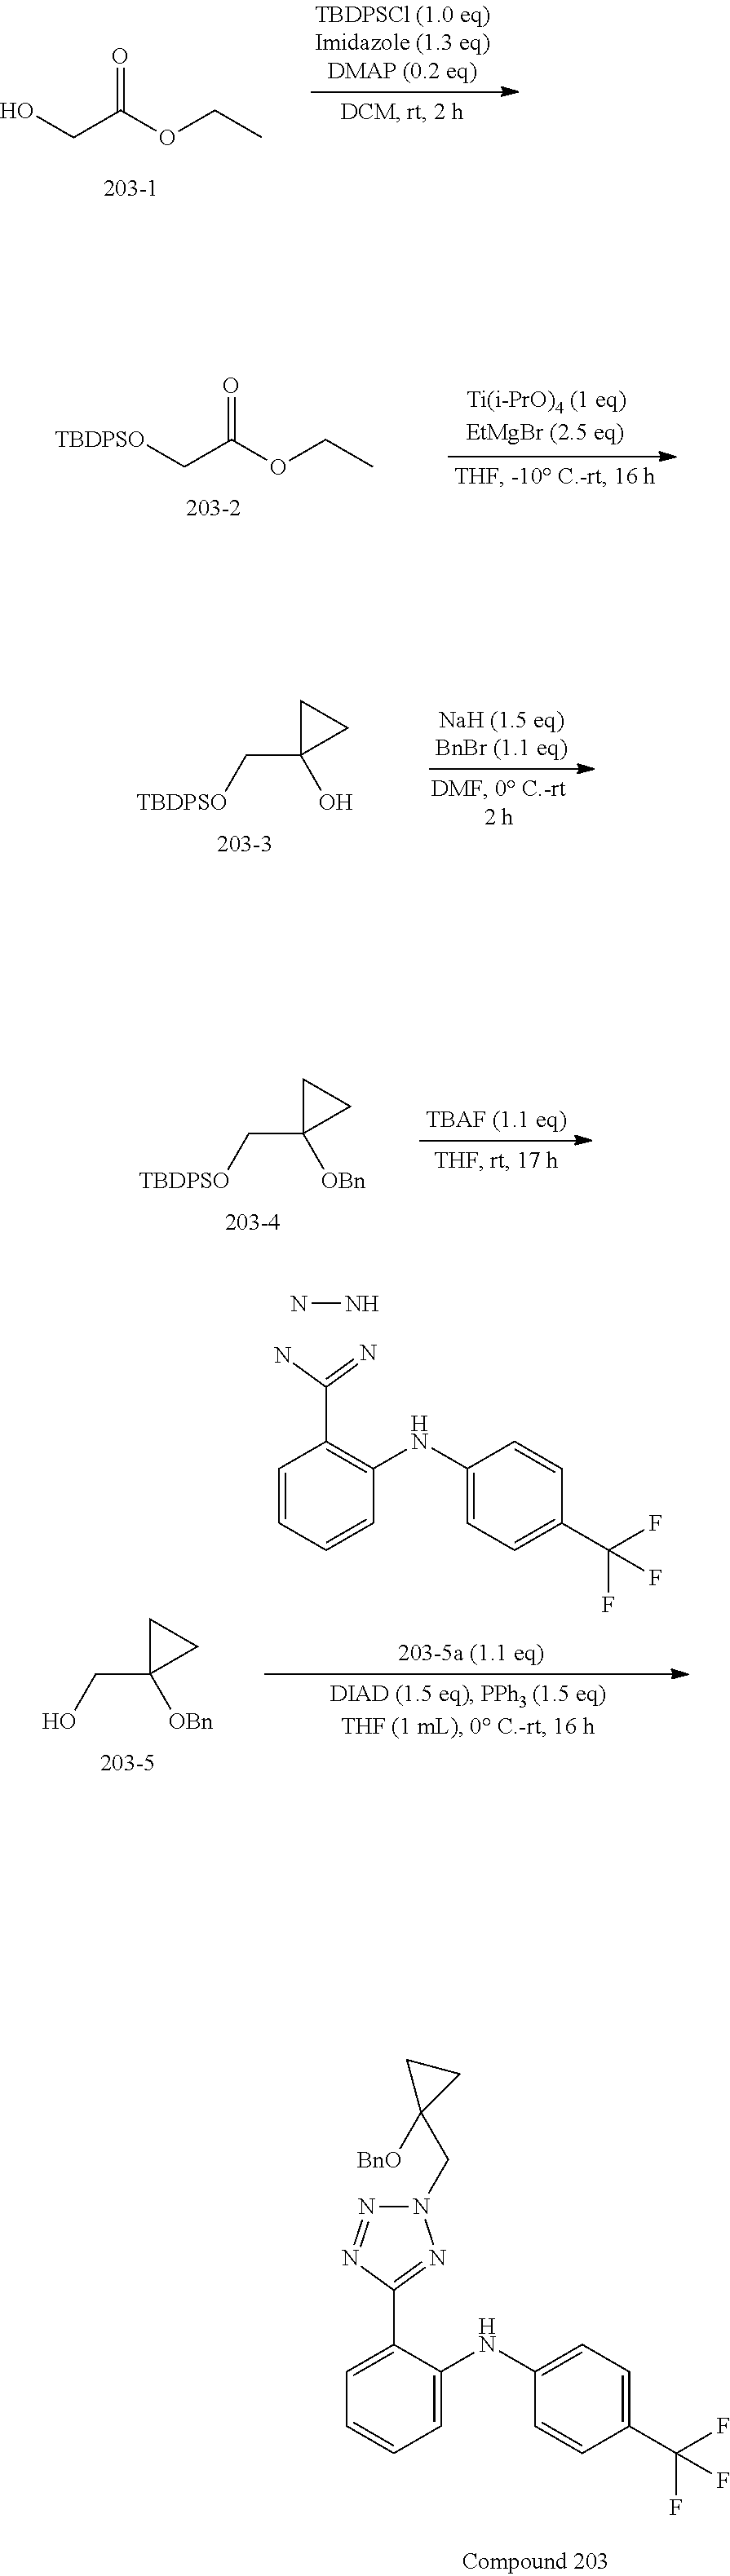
OCC(OCC)=O.[TBDPSO]CC(OCC)=O.[TBDPSO]CC1(O)CC1.[TBDPSO]CC1([OBn])CC1.NC(=N)C1=C(NC2=CC=C(C(F)(F)F)C=C2)C=CC=C1.NN.OCC1([OBn])CC1.N1(CC2([BnO])CC2)N=NC(C2=CC=CC=C2NC2=CC=C(C(F)(F)F)C=C2)=N1
